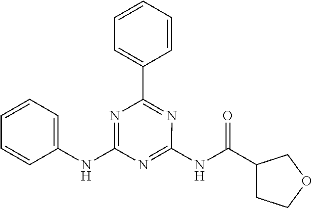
C1(NC2=CC=CC=C2)=NC(C2=CC=CC=C2)=NC(NC(C2CCOC2)=O)=N1
